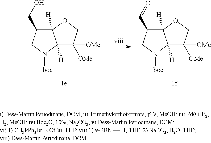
C12([H])C(CO)CN([boc])C1([H])C([OMe])([OMe])CO2.C12([H])C(C=O)CN([boc])C1([H])C([OMe])([OMe])CO2.[9-BBN][H]
